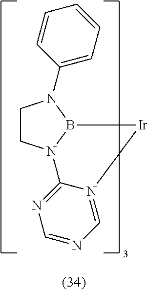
C1CN2B(N1C1=CC=CC=C1)[Ir]N1=CN=CN=C21
